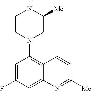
C1=C(F)C=C2C(=C1N1CC([Me])NCC1)C=CC([Me])=N2
